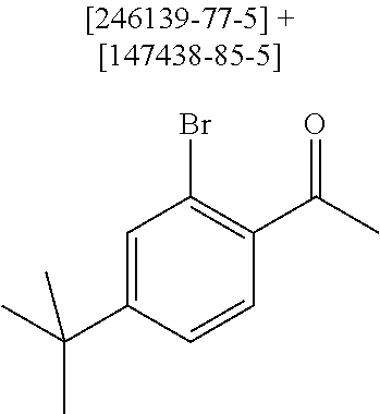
C1=C(C(C)(C)C)C=CC(C(C)=O)=C1Br
